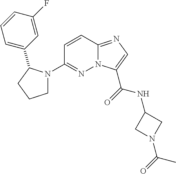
N12C(=NC=C1C(=O)NC1CN(C(=O)C)C1)C=CC(N1CCCC1C1=CC=CC(F)=C1)=N2
